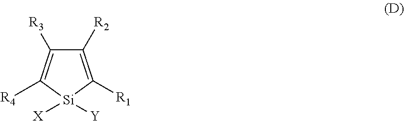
C1([R2])=C([R1])[Si]([X])([Y])C([R4])=C1[R3]
